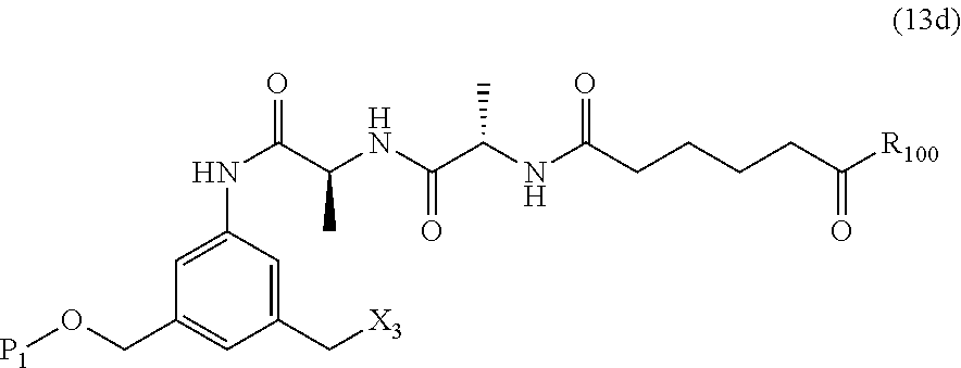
C1(C[X3])=CC(NC(C(C)NC(C(NC(CCCCC([R100])=O)=O)C)=O)=O)=CC(CO[P1])=C1
